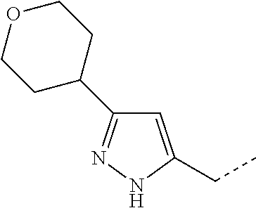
C1=C(CC)NN=C1C1CCOCC1
